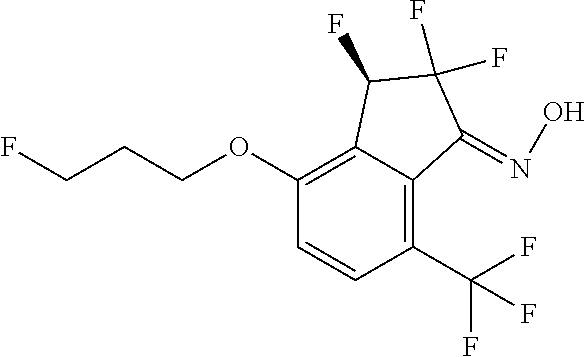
C1(OCCCF)=C2C(=C(C(F)(F)F)C=C1)C(=NO)C(F)(F)C2F
